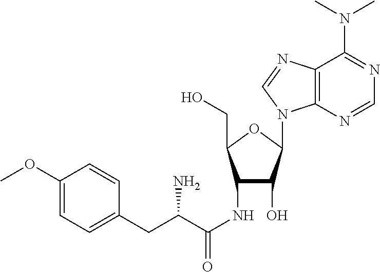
C12=C(N=CN=C1N(C)C)N(C1C(O)C(NC(C(CC3=CC=C(OC)C=C3)N)=O)C(CO)O1)C=N2
